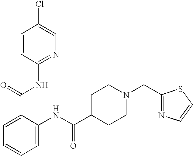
C1=CC(NC(C2=CC=CC=C2NC(C2CCN(CC3=NC=CS3)CC2)=O)=O)=NC=C1Cl
